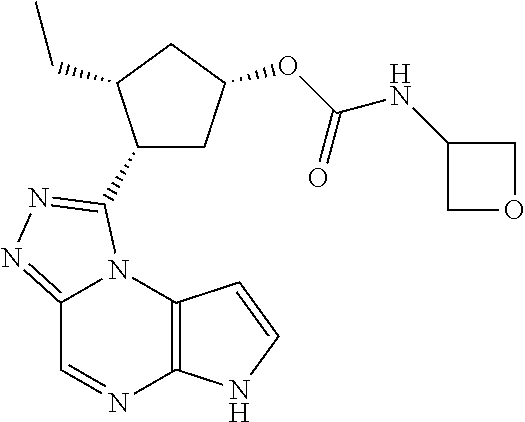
C12=NN=C(C3CC(OC(NC4COC4)=O)CC3CC)N1C1=C(N=C2)NC=C1
